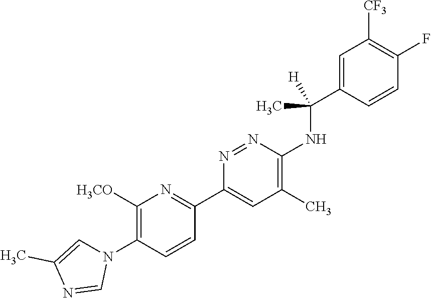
C1([H3CO])=C(N2C=C(C)N=C2)C=CC(C2=CC(C)=C(NC(C3=CC([CF3])=C(F)C=C3)([H])C)N=N2)=N1
